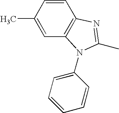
C12=C(C=CC(C)=C1)N=C(C)N2C1=CC=CC=C1
